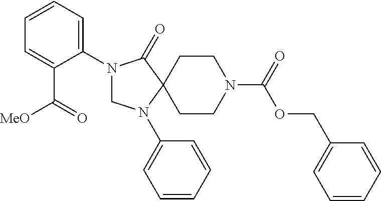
N1(C2=CC=CC=C2C([MeO])=O)CN(C2=CC=CC=C2)C2(C1=O)CCN(C(OCC1=CC=CC=C1)=O)CC2
